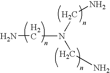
NCN(CN)CN
